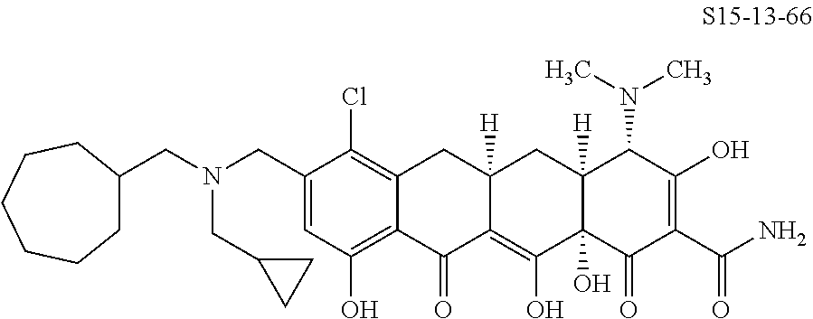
C1=C(CN(CC2CCCCCC2)CC2CC2)C(Cl)=C2C(=C1O)C(=O)C1=C(O)C3(O)C([H])(CC1([H])C2)C(N(C)C)C(O)=C(C(N)=O)C3=O
